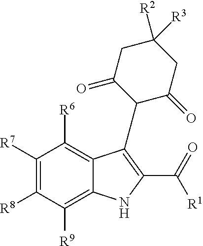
C1([R7])=C([R8])C([R9])=C2C(=C1[R6])C(C1C(=O)CC([R2])([R3])CC1=O)=C(C(=O)[R1])N2
